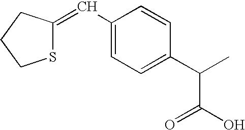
C1(C=C2SCCC2)=CC=C(C(C(O)=O)C)C=C1
